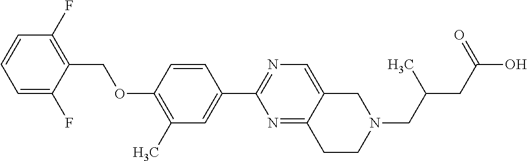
C1=C(F)C(COC2=C(C)C=C(C3=NC=C4C(=N3)CCN(CC(CC(O)=O)C)C4)C=C2)=C(F)C=C1
